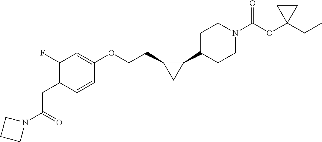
C1(F)=C(CC(N2CCC2)=O)C=CC(OCCC2C(C3CCN(C(OC4(CC)CC4)=O)CC3)C2)=C1
